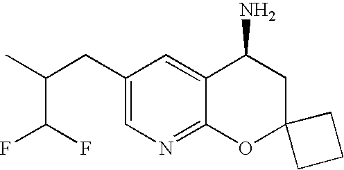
C1(CC(C)C(F)F)=CN=C2C(=C1)C(N)CC1(O2)CCC1
